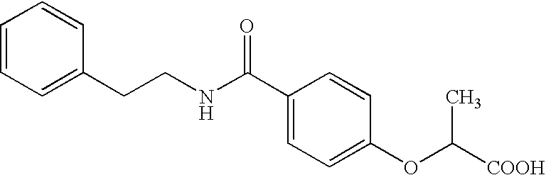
C1(CCNC(C2=CC=C(OC([COOH])C)C=C2)=O)=CC=CC=C1
